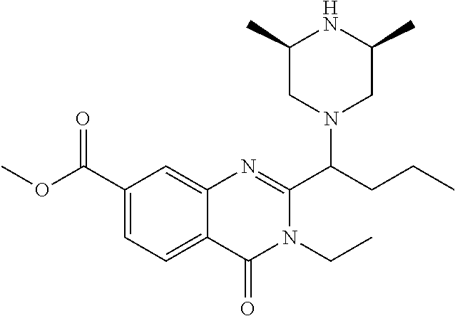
C1(C)CN(C(CCC)C2=NC3=CC(C(OC)=O)=CC=C3C(=O)N2CC)CC(C)N1
